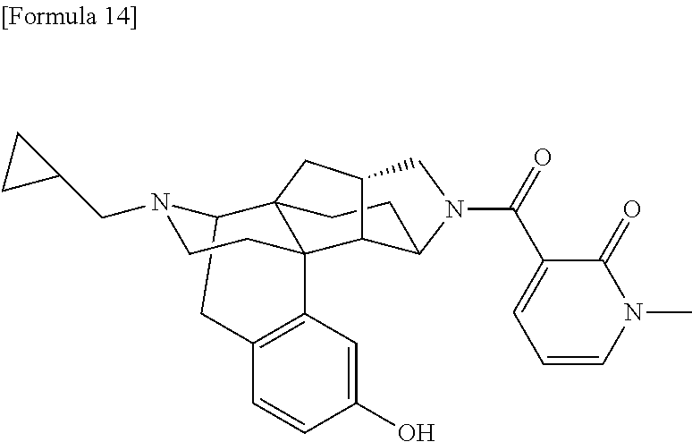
C12=C(C=C(O)C=C1)C13C4(C(N(CC5CC5)CC1)C2)CCC1C3C(C4)CN1C(=O)C1=CC=CN(C)C1=O
